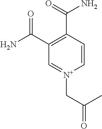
C1(C(=O)N)=C(C(N)=O)C=[N+](CC(C)=O)C=C1
